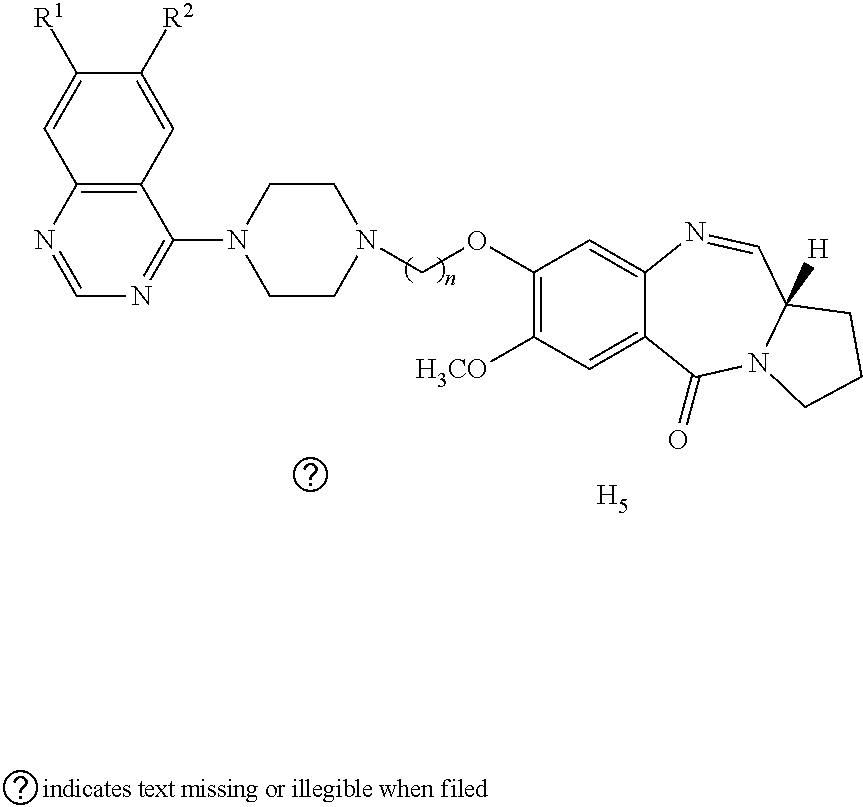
C12=C(N=CN=C1N1CCN(COC3=C([H3CO])C=C4C(=C3)N=CC3([H])N(CCC3)C4=O)CC1)C=C([R1])C([R2])=C2.[H5]
